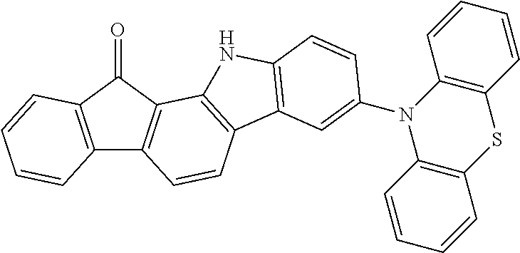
C12=C(C(=O)C3=C1C=CC1=C3NC3=C1C=C(N1C4=C(C=CC=C4)SC4=C1C=CC=C4)C=C3)C=CC=C2
